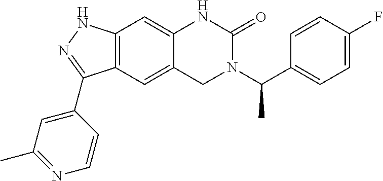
C12=C(C=C3C(=C1)NC(=O)N(C(C1=CC=C(F)C=C1)C)C3)C(C1=CC(C)=NC=C1)=NN2
